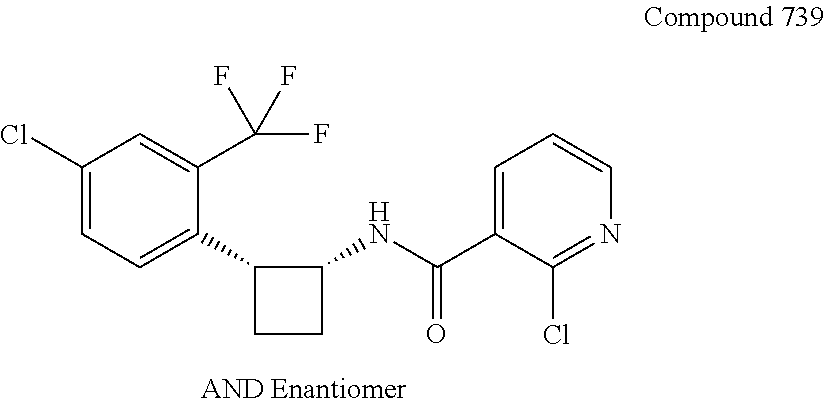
C1(Cl)=CC=C(C2CCC2NC(C2=CC=CN=C2Cl)=O)C(C(F)(F)F)=C1
